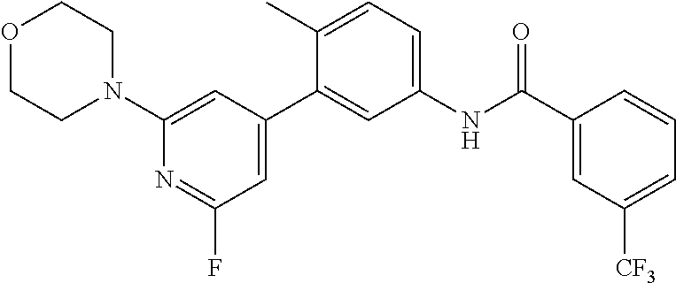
O1CCN(C2=CC(C3=CC(NC(C4=CC([CF3])=CC=C4)=O)=CC=C3C)=CC(F)=N2)CC1
